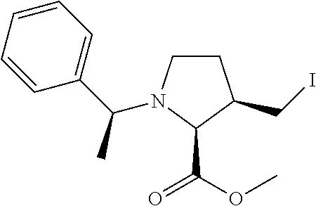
C1CN(C(C2=CC=CC=C2)C)C(C(=O)OC)C1CI
